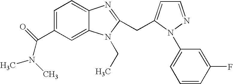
C1=C(C(N(C)C)=O)C=C2C(=C1)N=C(CC1=CC=NN1C1=CC=CC(F)=C1)N2CC
